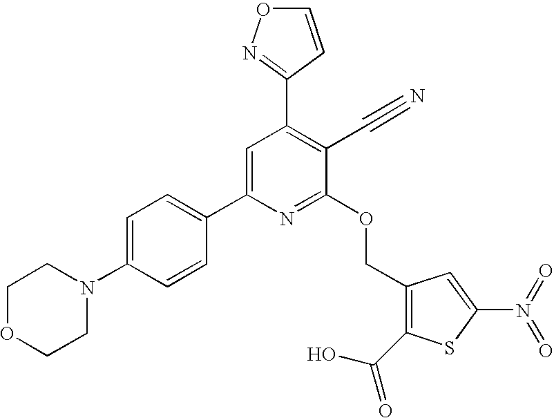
C1OCCN(C2=CC=C(C3=CC(C4=NOC=C4)=C(C#N)C(OCC4=C(C(O)=O)SC(N(=O)=O)=C4)=N3)C=C2)C1
